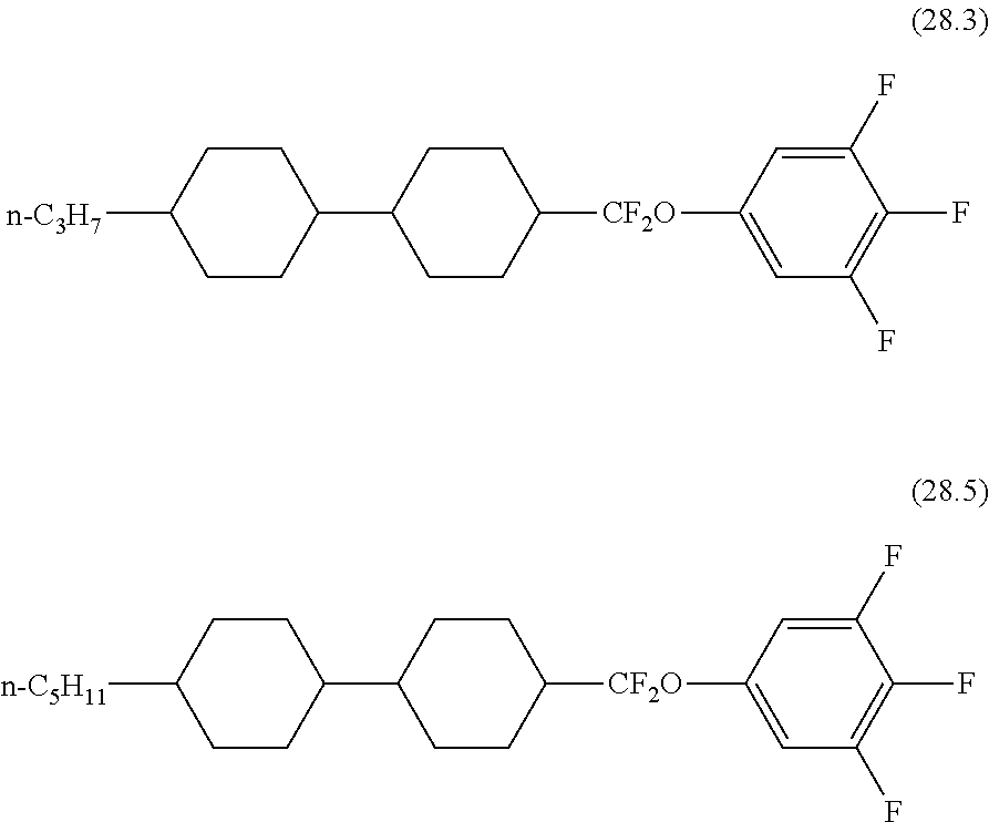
C1C([n-C3H7])CCC(C2CCC([CF2O]C3=CC(F)=C(F)C(F)=C3)CC2)C1.C1C([n-C5H11])CCC(C2CCC([CF2O]C3=CC(F)=C(F)C(F)=C3)CC2)C1
